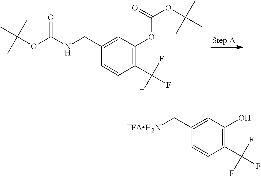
C1(CNC(OC(C)(C)C)=O)=CC(OC(OC(C)(C)C)=O)=C(C(F)(F)F)C=C1.C1(C[TFAH2N])=CC(O)=C(C(F)(F)F)C=C1
